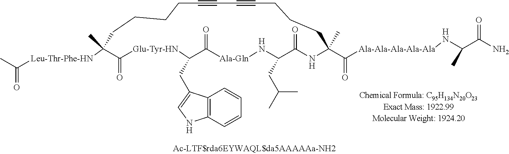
CC([Leu-Thr-Phe-HN]C1(C)C(=O)[Glu-Tyr-HN]C(CC2=CNC3=C2C=CC=C3)C(=O)[Ala-Gln]NC(CC(C)C)C(=O)NC(C([Ala-Ala-Ala-Ala-Ala]NC(C(N)=O)C)=O)(C)CCCC#CC#CCCCC1)=O
